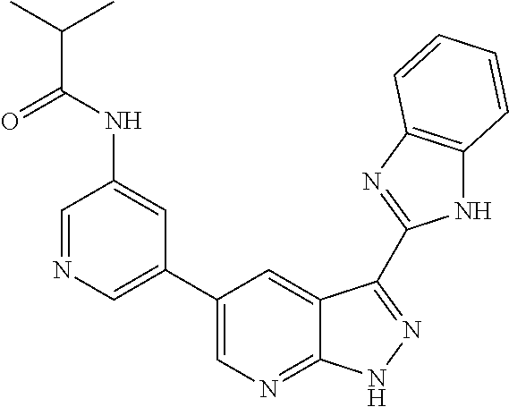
N1C2=C(N=C1C1=NNC3=NC=C(C4=CN=CC(NC(C(C)C)=O)=C4)C=C31)C=CC=C2
